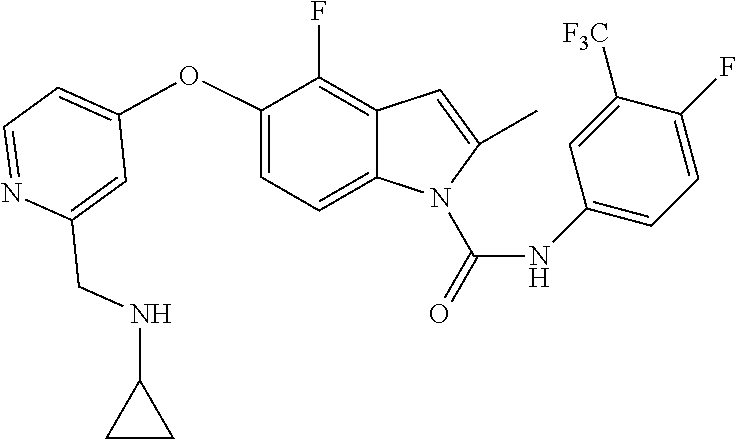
C1=C(CNC2CC2)N=CC=C1OC1=CC=C2C(=C1F)C=C(C)N2C(=O)NC1=CC=C(F)C([F3C])=C1
